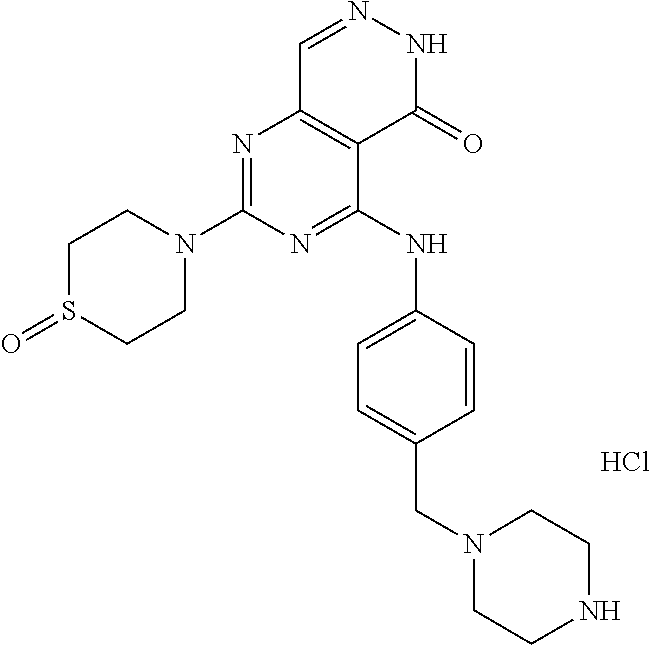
N1=C(NC2=CC=C(CN3CCNCC3)C=C2)C2=C(N=C1N1CCS(=O)CC1)C=NNC2=O.Cl
